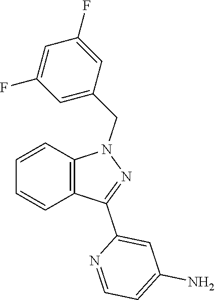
C1=CC2=C(C=C1)N(CC1=CC(F)=CC(F)=C1)N=C2C1=CC(N)=CC=N1
